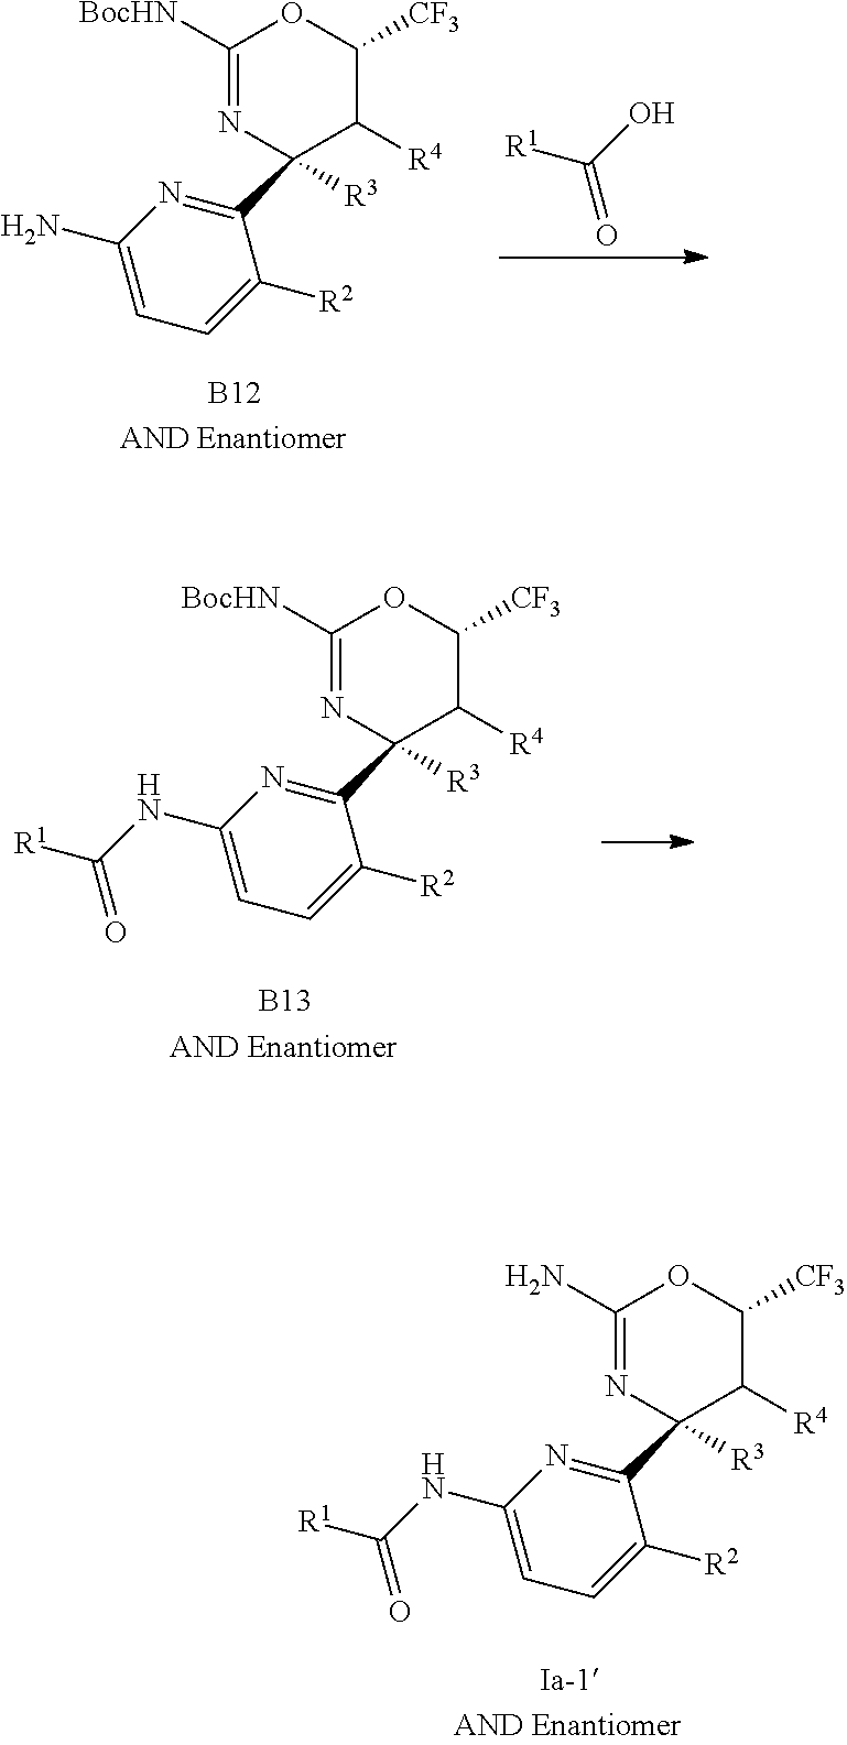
C1(NC([R1])=O)=CC=C([R2])C(C2([R3])C([R4])C([CF3])OC([BocHN])=N2)=N1.[B13].C1(N)=CC=C([R2])C(C2([R3])C([R4])C([CF3])OC([BocHN])=N2)=N1.[B12].[R1]C(O)=O.C1(NC([R1])=O)=CC=C([R2])C(C2([R3])C([R4])C([CF3])OC(N)=N2)=N1.[Ia-1]
